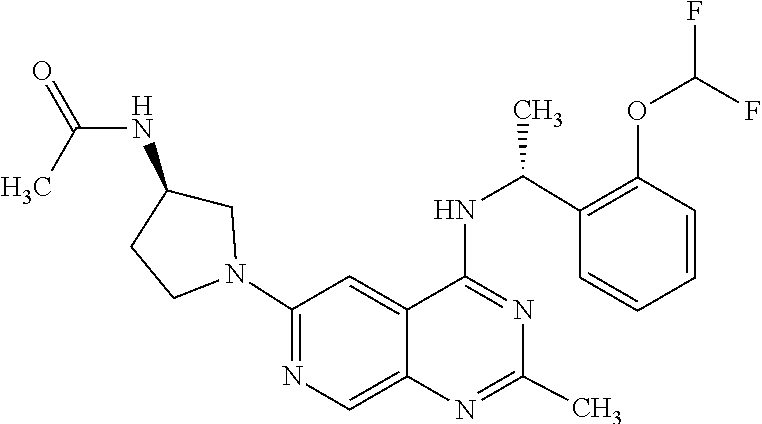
N1=C(NC(C2=C(OC(F)F)C=CC=C2)C)C2=CC(N3CC(NC(=O)C)CC3)=NC=C2N=C1C
